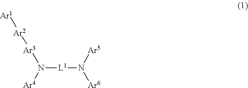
N([L1]N([Ar6])[Ar5])([Ar3][Ar2][Ar1])[Ar4]
